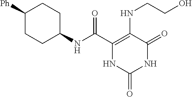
C(C1=C(NCCO)C(=O)NC(=O)N1)(=O)NC1CCC([Ph])CC1
